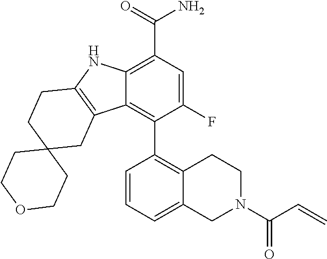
C12=C(C(=O)N)C=C(F)C(C3=C4CCN(C(C=C)=O)CC4=CC=C3)=C1C1=C(N2)CCC2(C1)CCOCC2
